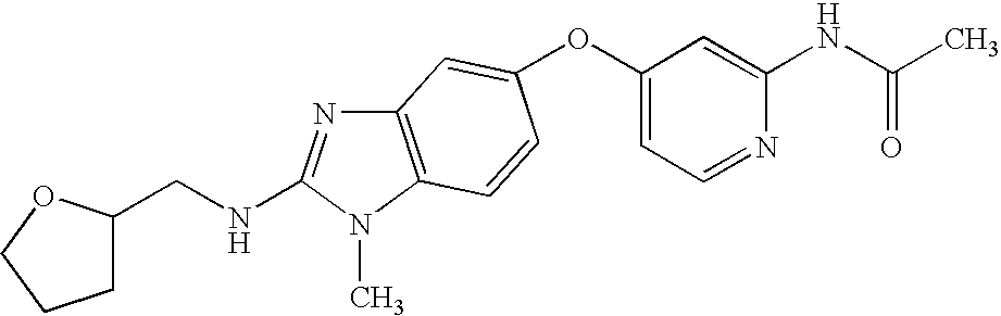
O(C1=CC=NC(NC(C)=O)=C1)C1=CC2=C(N(C)C(NCC3CCCO3)=N2)C=C1
